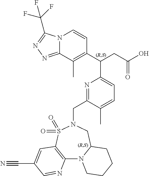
N12C(=NN=C1C(F)(F)F)C(C)=C(C(CC(O)=O)C1=CC=C(C)C(CN3CC4N(C5=C(S3(=O)=O)C=C(C#N)C=N5)CCCC4)=N1)C=C2
